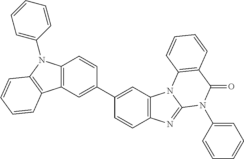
C12=C(C=C(C3=CC4=C(C=C3)N=C3N4C4=C(C(=O)N3C3=CC=CC=C3)C=CC=C4)C=C1)C1=C(N2C2=CC=CC=C2)C=CC=C1
